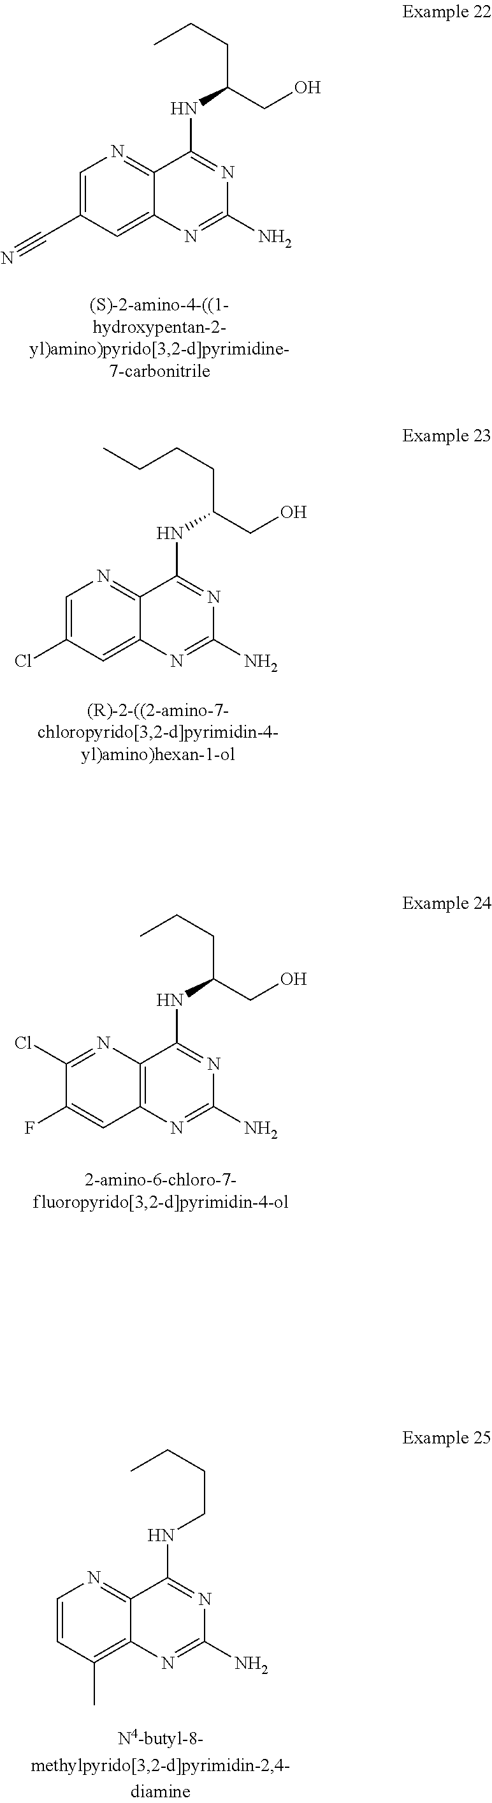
C12=NC=C(C#N)C=C1N=C(N)N=C2NC(CO)CCC.C12=NC=C(Cl)C=C1N=C(N)N=C2NC(CO)CCCC.C12=C(N=C(N)N=C1NC(CO)CCC)C=C(F)C(Cl)=N2.C12=NC=CC(C)=C1N=C(N)N=C2NCCCC
